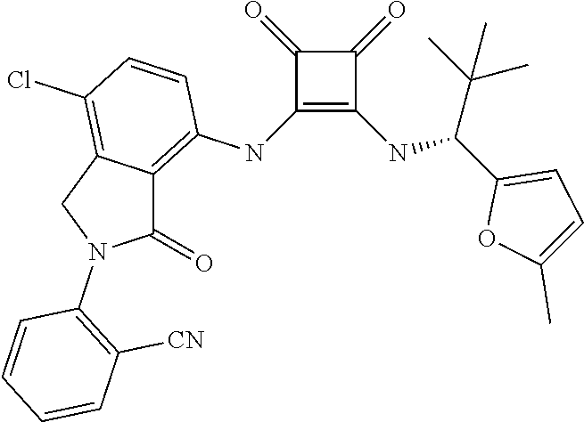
C1(NC2=C3C(=C(Cl)C=C2)CN(C2=C([CN])C=CC=C2)C3=O)=C(NC(C2=CC=C(C)O2)C(C)(C)C)C(=O)C1=O
